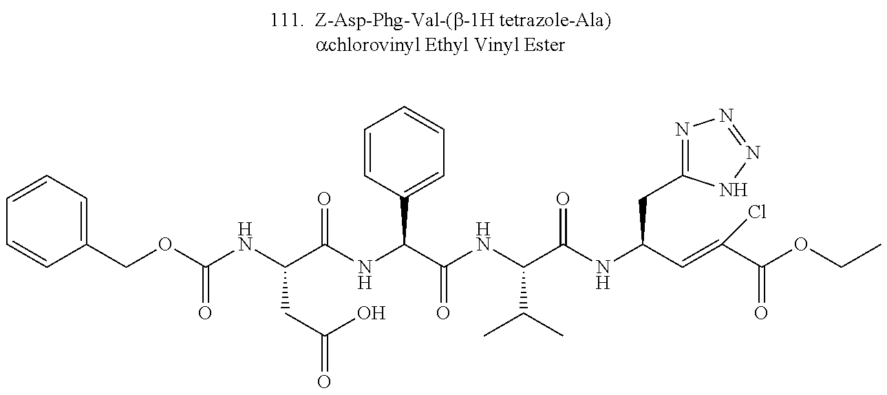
C1=CC=C(COC(NC(C(NC(C(NC(C(NC(C=C(C(OCC)=O)Cl)CC2=NN=NN2)=O)C(C)C)=O)C2=CC=CC=C2)=O)CC(=O)O)=O)C=C1
